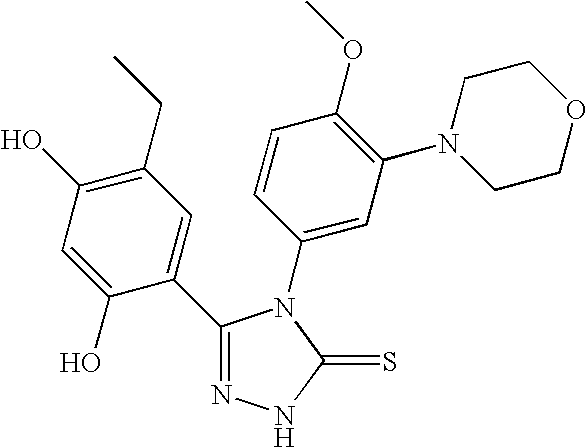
C1(C2=CC(CC)=C(O)C=C2O)=NNC(=S)N1C1=CC(N2CCOCC2)=C(OC)C=C1
